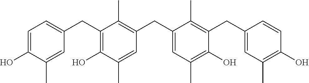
C1=C(O)C(C)=CC(CC2=C(O)C(C)=CC(CC3=CC(C)=C(O)C(CC4=CC(C)=C(O)C=C4)=C3C)=C2C)=C1
